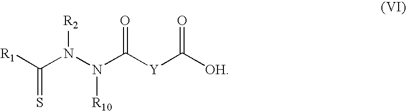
C(=S)([R1])N(N(C([Y]C([OH])=O)=O)[R10])[R2]
